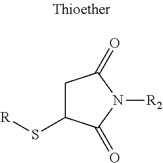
C1C(S[R])C(=O)N([R2])C1=O
